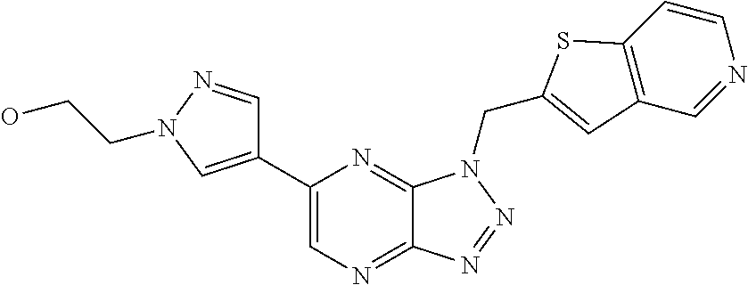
C1=NN(CCO)C=C1C1=CN=C2C(=N1)N(CC1=CC3=C(C=CN=C3)S1)N=N2
